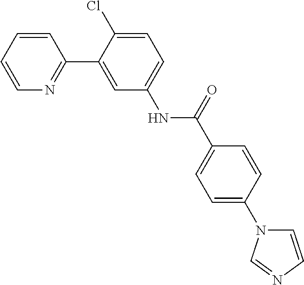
C1=CC=CN=C1C1=CC(NC(C2=CC=C(N3C=CN=C3)C=C2)=O)=CC=C1Cl
